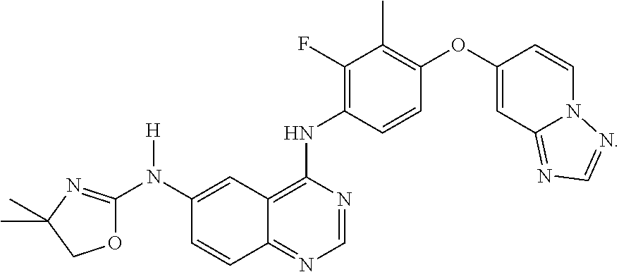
N(C1=CC2=C(NC3=C(F)C(C)=C(OC4=CC5=NC=NN5C=C4)C=C3)N=CN=C2C=C1)(C1=NC(C)(C)CO1)[H]
